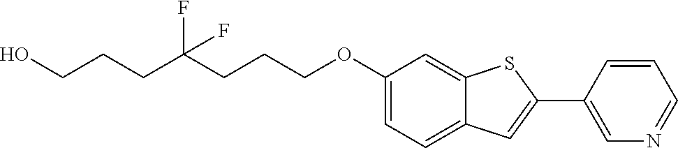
OCCCC(CCCOC1=CC=C2C(=C1)SC(C1=CN=CC=C1)=C2)(F)F
